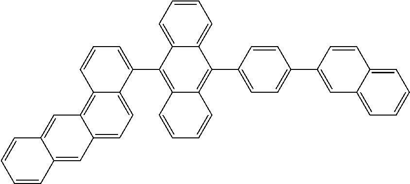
C12=CC=CC=C1C(C1=CC=C(C3=CC4=CC=CC=C4C=C3)C=C1)=C1C(=C2C2=CC=CC3=C4C(=CC=C23)C=C2C(=C4)C=CC=C2)C=CC=C1
